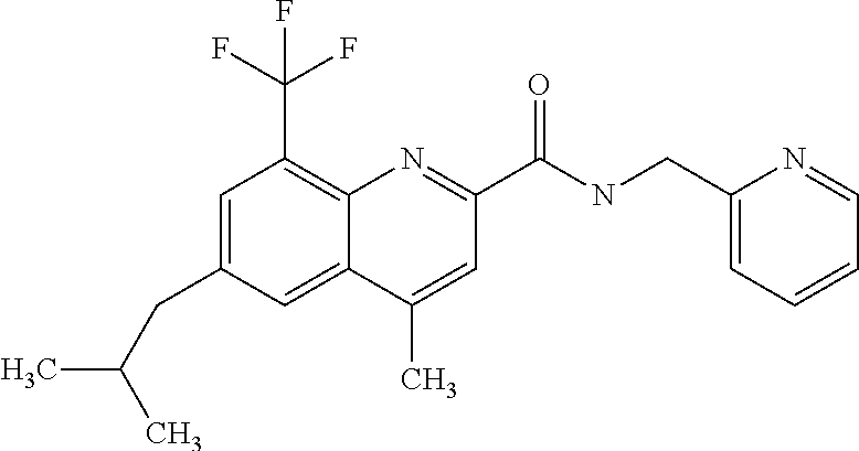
C1(C)=CC(C(NCC2=CC=CC=N2)=O)=NC2=C(C(F)(F)F)C=C(CC(C)C)C=C12
